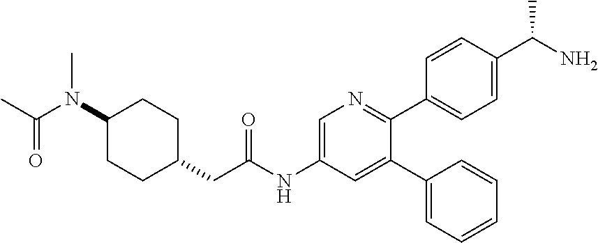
C1(N(C(C)=O)C)CCC(CC(NC2=CN=C(C3=CC=C(C(N)C)C=C3)C(C3=CC=CC=C3)=C2)=O)CC1
